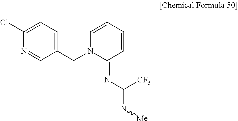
C1(Cl)=CC=C(CN2C=CC=CC2=NC(=N[Me])[CF3])C=N1
